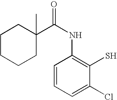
C1=CC=C(Cl)C(S)=C1NC(=O)C1(C)CCCCC1
